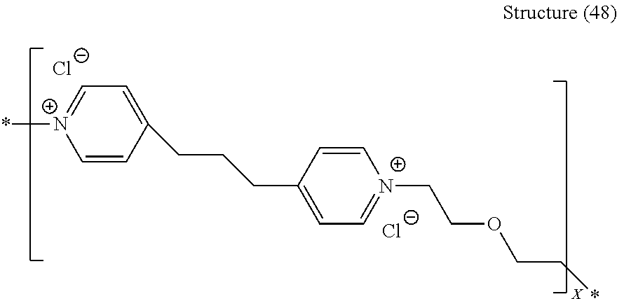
C1(CCCC2=CC=[N+](CCOCC*)C=C2)=CC=[N+](*)C=C1.[Cl-].[Cl-]
